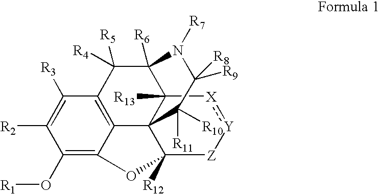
C1(O[R1])=C2C3=C(C([R3])=C1[R2])C([R4])([R5])C1([R6])C4([R13])C3(C([R12])([Z][Y]:[X]4)O2)C([R11])([R10])C([R9])([R8])N1[R7]
